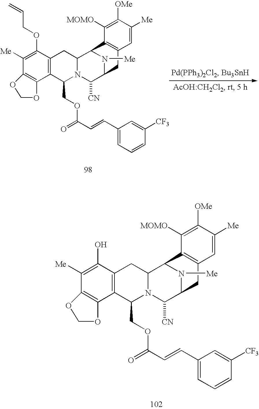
C1([Me])=C(O)C2=C(C(COC(=O)C=CC3=CC=CC([CF3])=C3)N3C(C2)C2C4=C(C=C([Me])C([OMe])=C4[MOMO])CC(C3[CN])N2[Me])C2=C1OCO2.C1([Me])=C(OCC=C)C2=C(C(COC(=O)C=CC3=CC=CC([CF3])=C3)N3C(C2)C2C4=C(C=C([Me])C([OMe])=C4[MOMO])CC(C3[CN])N2[Me])C2=C1OCO2
